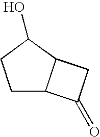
C1C2C(C(O)C1)CC2=O
